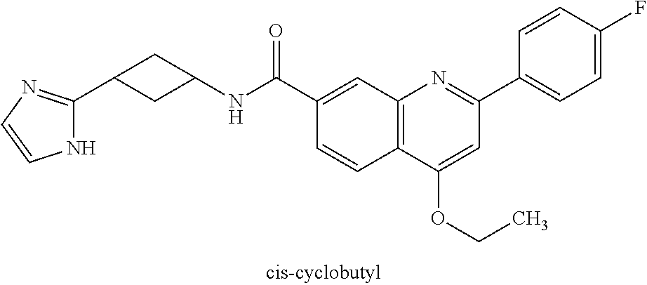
C1(C(NC2CC(C3=NC=CN3)C2)=O)=CC2=C(C=C1)C(OCC)=CC(C1=CC=C(F)C=C1)=N2
